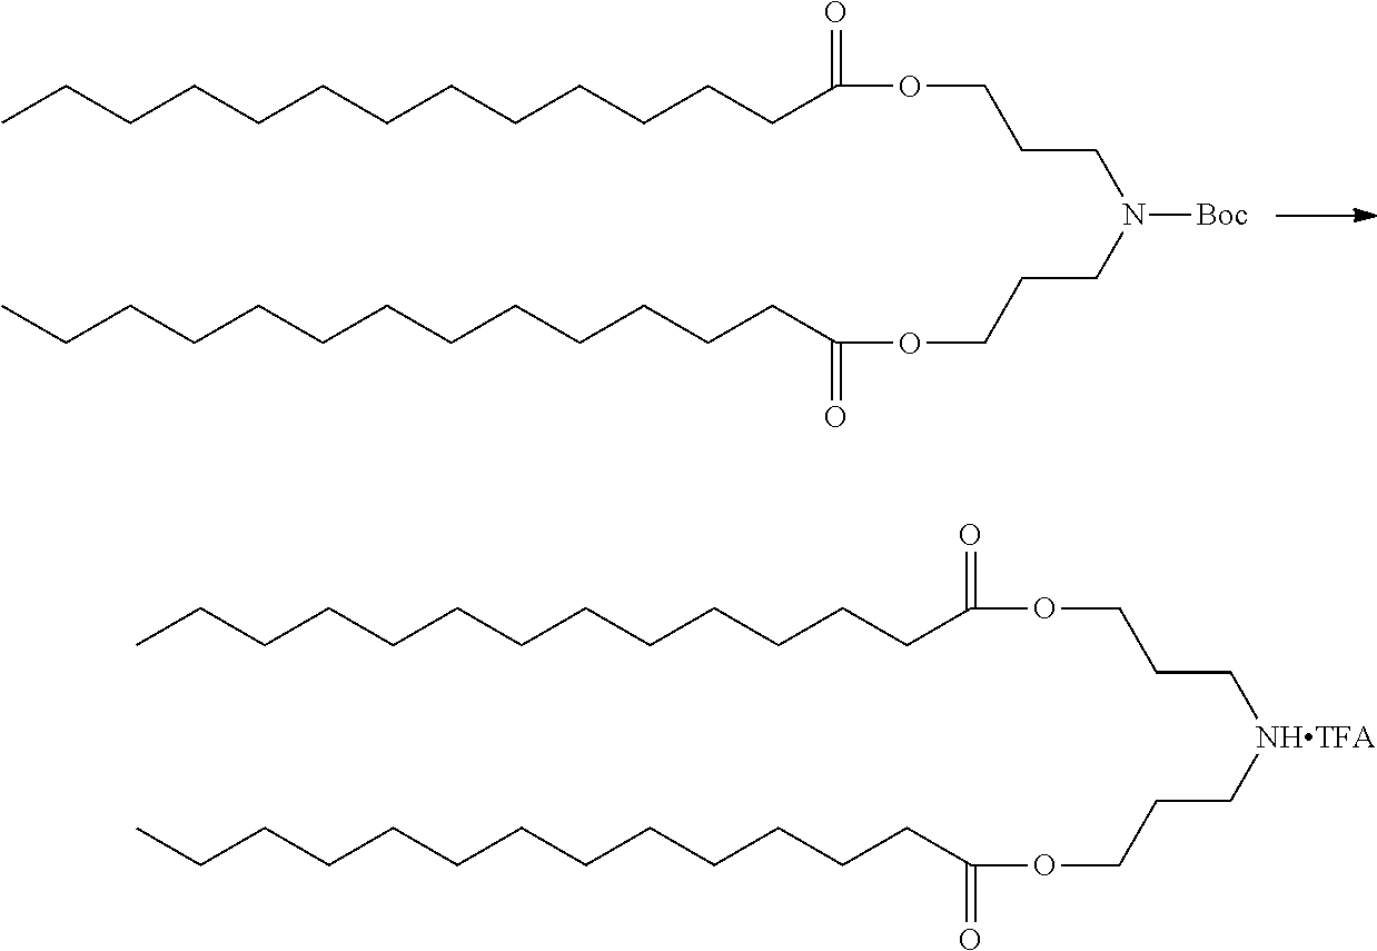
CCCCCCCCCCCCCC(OCCCN([Boc])CCCOC(CCCCCCCCCCCCC)=O)=O.CCCCCCCCCCCCCC(OCCC[NHTFA]CCCOC(CCCCCCCCCCCCC)=O)=O
